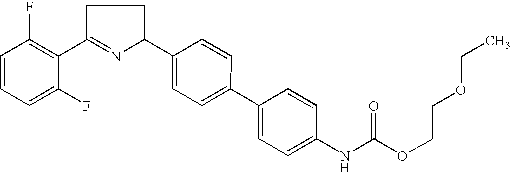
C1=CC=C(F)C(C2=NC(C3=CC=C(C4=CC=C(NC(OCCOCC)=O)C=C4)C=C3)CC2)=C1F
